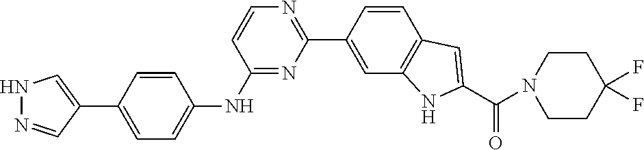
N1=C(NC2=CC=C(C3=CNN=C3)C=C2)C=CN=C1C1=CC2=C(C=C1)C=C(C(N1CCC(F)(F)CC1)=O)N2
